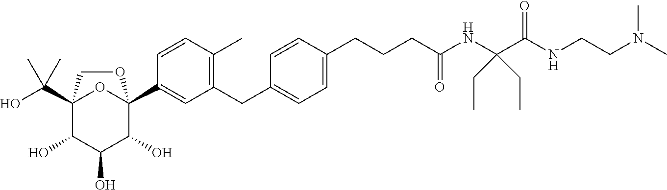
C12(C(O)(C)C)C(O)C(O)C(O)C(C3=CC(CC4=CC=C(CCCC(NC(C(NCCN(C)C)=O)(CC)CC)=O)C=C4)=C(C)C=C3)(O1)OC2
